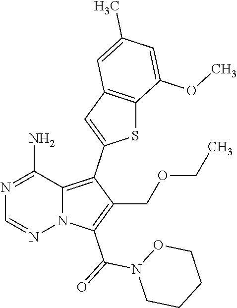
N1=C(N)C2=C(C3=CC4=C(S3)C(OC)=CC(C)=C4)C(COCC)=C(C(N3CCCCO3)=O)N2N=C1
